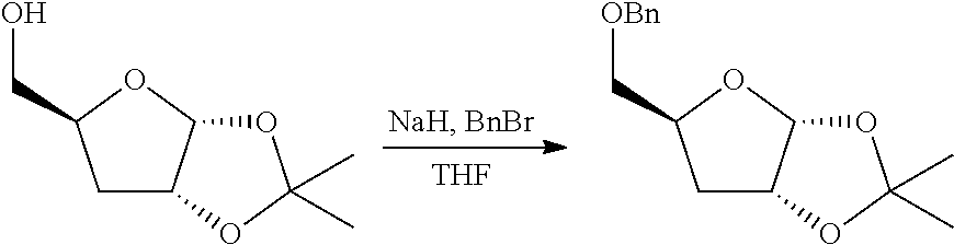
C1C2C(OC1C[OBn])OC(C)(C)O2.C1C2C(OC1CO)OC(C)(C)O2.[THF]
